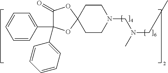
C1=CC=CC(C2(C3=CC=CC=C3)C(=O)OC3(O2)CCN(CN(C)CC)CC3)=C1
